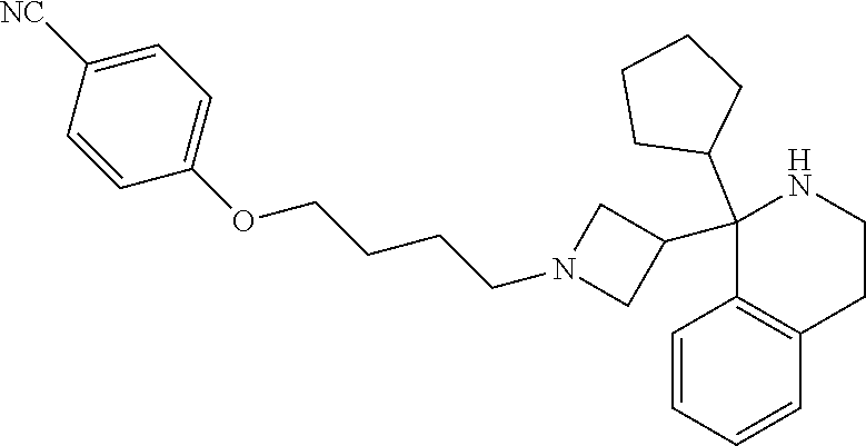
C1(C2(C3CCCC3)C3=C(C=CC=C3)CCN2)CN(CCCCOC2=CC=C([NC])C=C2)C1
